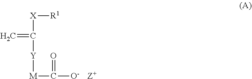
[X](C(=C)[Y][M]C(=O)[O-])[R1]
